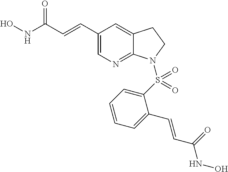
ONC(C=CC1=CN=C2C(=C1)CCN2S(C1=CC=CC=C1C=CC(=O)NO)(=O)=O)=O
